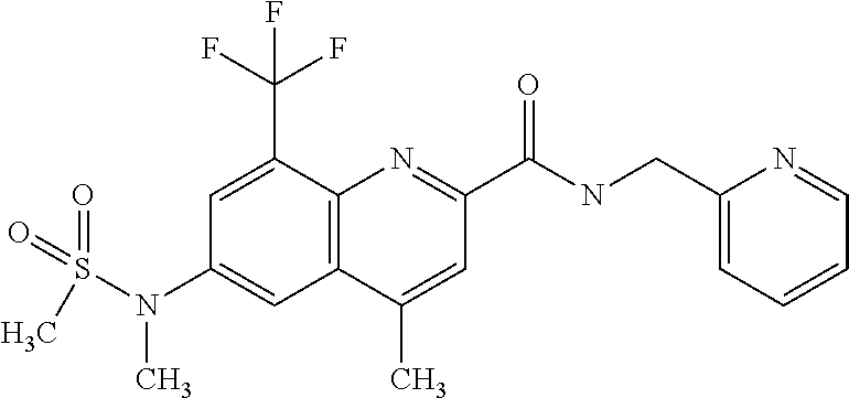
C1(C)=CC(C(NCC2=CC=CC=N2)=O)=NC2=C1C=C(N(S(C)(=O)=O)C)C=C2C(F)(F)F
